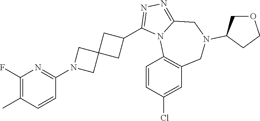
C1(F)=C(C)C=CC(N2CC3(C2)CC(C2=NN=C4N2C2=C(CN(C5COCC5)C4)C=C(Cl)C=C2)C3)=N1
